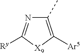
C1(C)=C([Ar5])[X9]C([Ry])=N1
